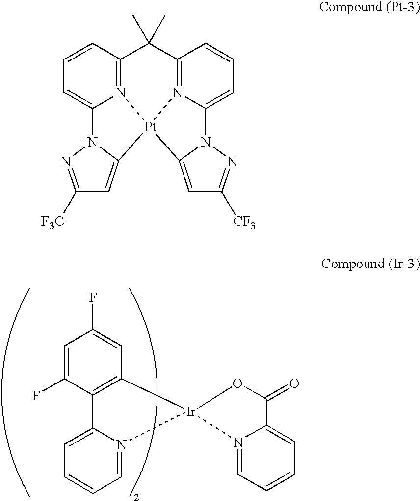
C1=C(F)C2=C(C=C1F)[Ir]1(N3=CC=CC=C23)OC(=O)C2=CC=CC=N12.C1=CC2=N3C(=C1)N1N=C([F3C])C=C1[Pt]31N3=C(C2(C)C)C=CC=C3N2C1=CC([CF3])=N2
